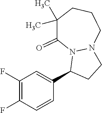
C1(F)=C(F)C=CC(C2CCN3N2C(=O)C(C)(C)CCC3)=C1
